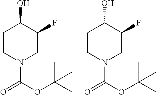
C1CN(C(OC(C)(C)C)=O)CC(F)C1O.C1CN(C(OC(C)(C)C)=O)CC(F)C1O
